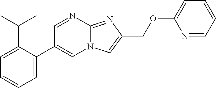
C1=C(C2=CN3C(=NC(COC4=CC=CC=N4)=C3)N=C2)C(C(C)C)=CC=C1
